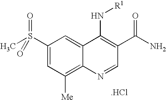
N(C1=C(C(N)=O)C=NC2=C([Me])C=C(S(C)(=O)=O)C=C12)[R1].[.HCl]
